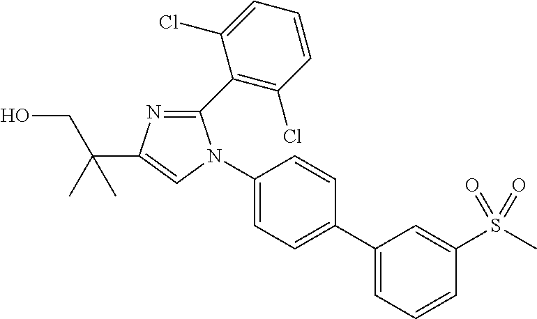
C1(N2C(C3=C(Cl)C=CC=C3Cl)=NC(C(CO)(C)C)=C2)=CC=C(C2=CC=CC(S(C)(=O)=O)=C2)C=C1
